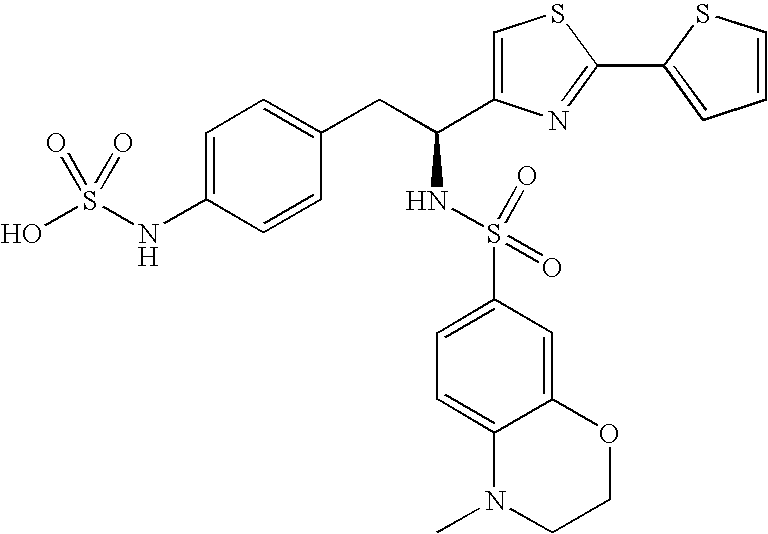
C1=C(NS(O)(=O)=O)C=CC(CC(NS(C2=CC=C3C(=C2)OCCN3C)(=O)=O)C2=CSC(C3=CC=CS3)=N2)=C1
